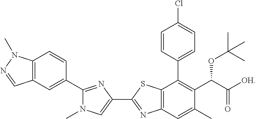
C12=C(C=C(C)C(C(C([OH])=O)OC(C)(C)C)=C1C1=CC=C(Cl)C=C1)N=C(C1=CN(C)C(C3=CC4=C(C=C3)N(C)N=C4)=N1)S2
